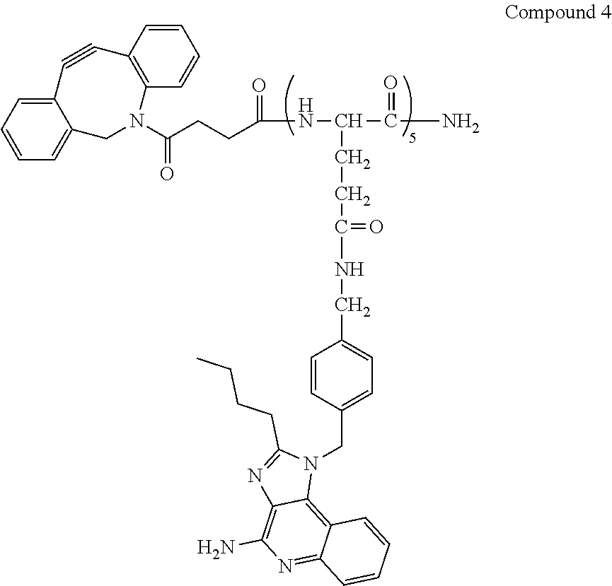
C12=C(C=CC=C1)N(C(CCC(NC(CCC(NCC1=CC=C(CN3C(CCCC)=NC4=C(N)N=C5C(=C34)C=CC=C5)C=C1)=O)C(N)=O)=O)=O)CC1=CC=CC=C1C#C2
